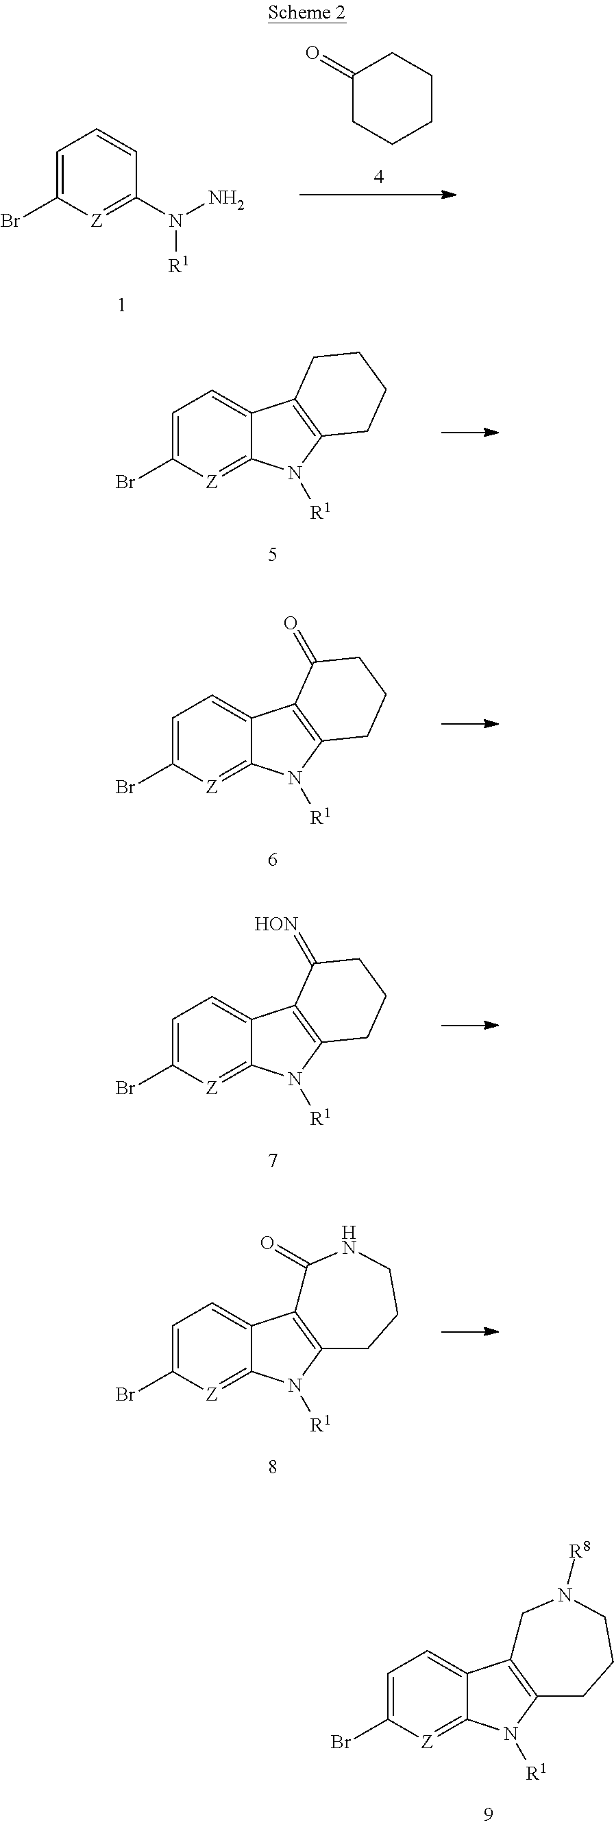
C1=C(Br)[Z]=C(N([R1])N)C=C1.C1(=O)CCCCC1.C1=C(Br)[Z]=C2C(=C1)C1=C(N2[R1])CCCC1.C1=C(Br)[Z]=C2C(=C1)C1=C(N2[R1])CCCC1=O.C1=C(Br)[Z]=C2C(=C1)C1=C(N2[R1])CCCC1=[HON].C1=C(Br)[Z]=C2C(=C1)C1=C(N2[R1])CCCNC1=O.C1=C(Br)[Z]=C2C(=C1)C1=C(N2[R1])CCCN([R8])C1
